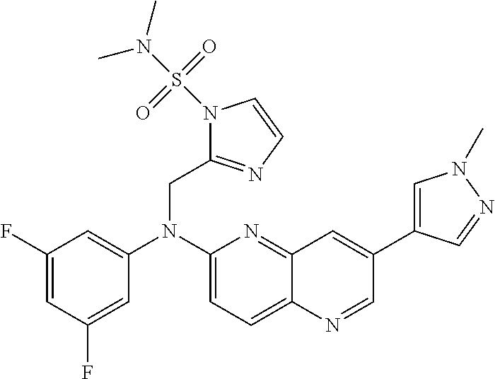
C1=C(F)C=C(F)C=C1N(C1=CC=C2C(=N1)C=C(C1=CN(C)N=C1)C=N2)CC1=NC=CN1S(N(C)C)(=O)=O
